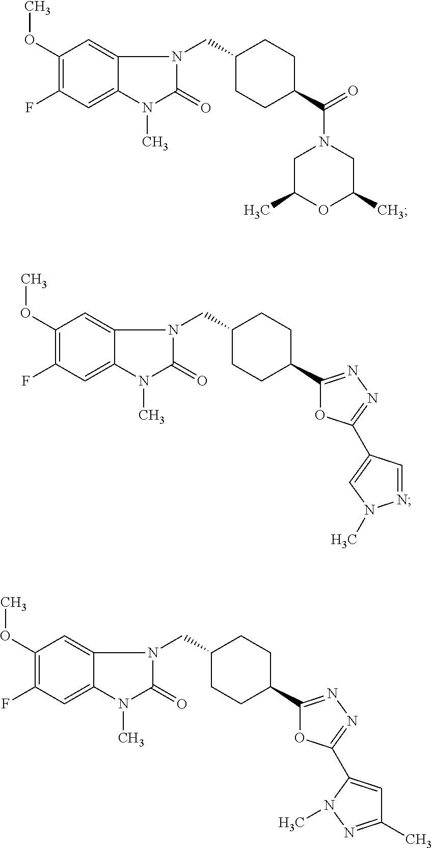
C1(CN2C3=CC(OC)=C(F)C=C3N(C)C2=O)CCC(C(=O)N2CC(C)OC(C)C2)CC1.C1(CN2C3=CC(OC)=C(F)C=C3N(C)C2=O)CCC(C2=NN=C(C3=CC(C)=NN3C)O2)CC1.C1(CN2C3=CC(OC)=C(F)C=C3N(C)C2=O)CCC(C2=NN=C(C3=CN(C)N=C3)O2)CC1
